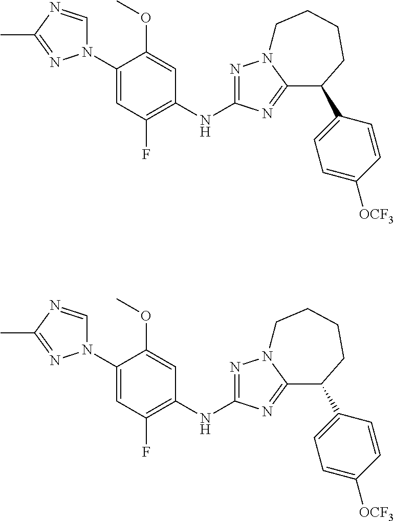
C1(N2C=NC(C)=N2)=CC(F)=C(NC2=NN3C(=N2)C(C2=CC=C([OCF3])C=C2)CCCC3)C=C1OC.C1(N2C=NC(C)=N2)=CC(F)=C(NC2=NN3C(=N2)C(C2=CC=C([OCF3])C=C2)CCCC3)C=C1OC
